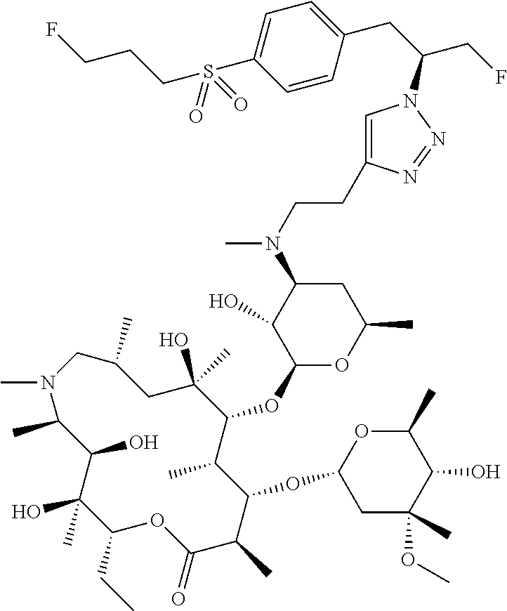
C1(O)(C)C(CC)OC(=O)C(C)C(OC2CC(OC)(C)C(O)C(C)O2)C(C)C(OC2OC(C)CC(N(C)CCC3=CN(C(CF)CC4=CC=C(S(CCCF)(=O)=O)C=C4)N=N3)C2O)C(O)(C)CC(C)CN(C)C(C)C1O
